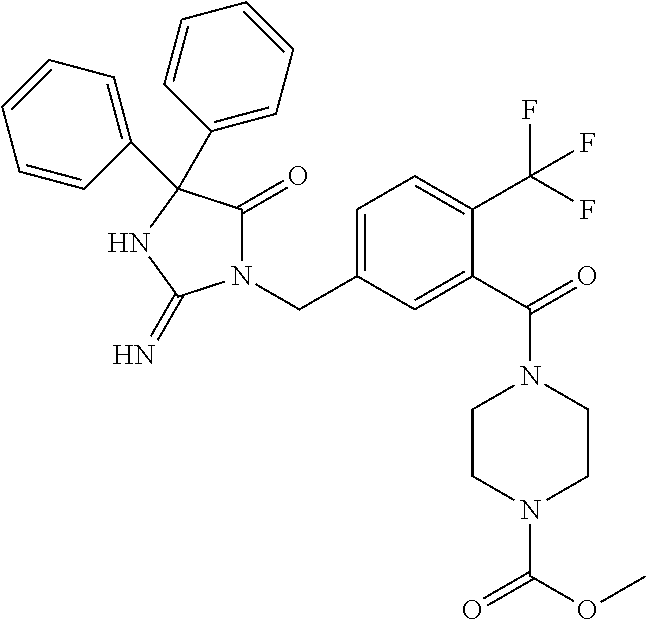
N1(CC2=CC=C(C(F)(F)F)C(C(=O)N3CCN(C(OC)=O)CC3)=C2)C(=O)C(C2=CC=CC=C2)(C2=CC=CC=C2)NC1=N
